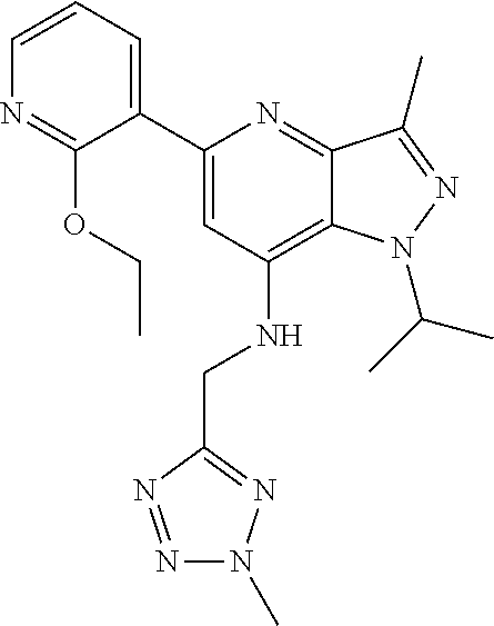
C1=CC=C(C2=CC(NCC3=NN(C)N=N3)=C3C(=N2)C(C)=NN3C(C)C)C(OCC)=N1
